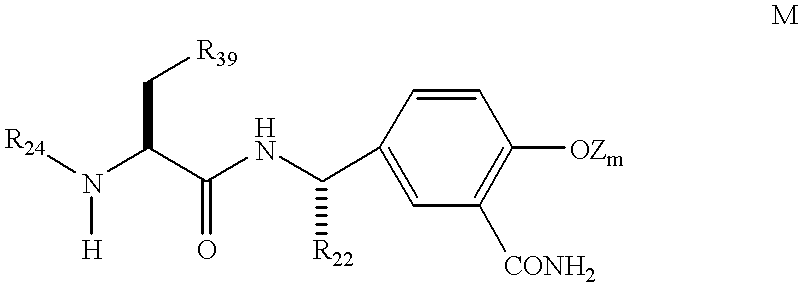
[R24]N([H])C(C(=O)NC([R22])C1=CC([CONH2])=C([OZm])C=C1)C[R39]
